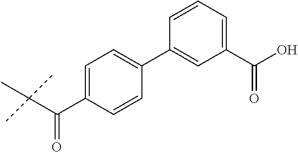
C1=C(C(C(C)(C)C)=O)C=CC(C2=CC(C(O)=O)=CC=C2)=C1
